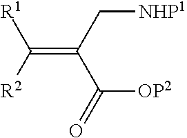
C(=C(C(=O)[OP2])C[NHP1])([R2])[R1]
